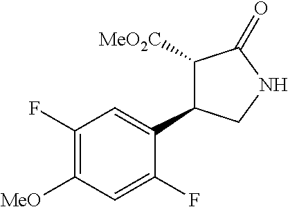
C1([MeO2C])C(C2=CC(F)=C([MeO])C=C2F)CNC1=O
